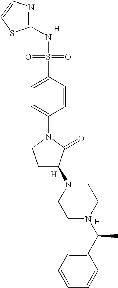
[H].N1=C(NS(=O)(=O)C2=CC=C(N3CCC(N4CCN(C(C5=CC=CC=C5)C)CC4)C3=O)C=C2)SC=C1.[H].[H]
